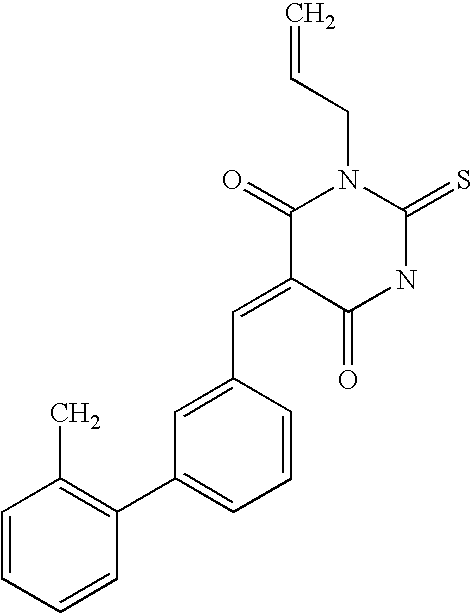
C=CCN1C(=O)C(=CC2=CC(C3=C(C)C=CC=C3)=CC=C2)C(=O)NC1=S
